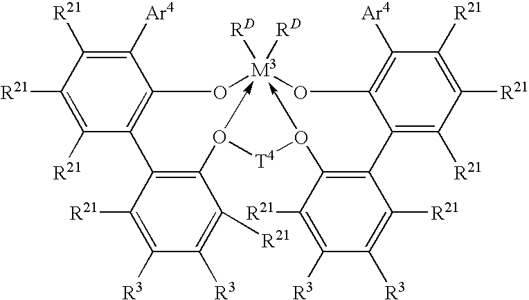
C1([Ar4])=C([R21])C([R21])=C([R21])C2=C1O[M3]13([RD])([RD])-O(C4=C2C([R21])=C([R3])C([R3])=C4[R21])[T4]O->1C1=C(C2=C([R21])C([R21])=C([R21])C([Ar4])=C2O3)C([R21])=C([R3])C([R3])=C1[R21]
